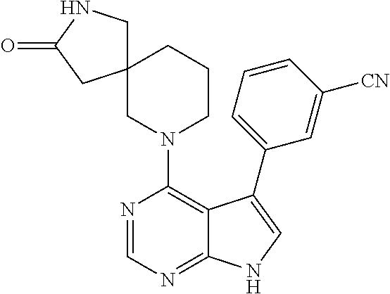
N1(C2=C3C(=NC=N2)NC=C3C2=CC=CC([CN])=C2)CCCC2(C1)CNC(=O)C2
